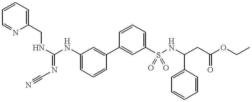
C1(S(=O)(=O)NC(CC(OCC)=O)C2=CC=CC=C2)=CC=CC(C2=CC(NC(NCC3=CC=CC=N3)=NC#N)=CC=C2)=C1
